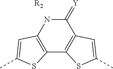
C12=C(NC(=[Y])C3=C1SC(C)=C3)C=C(C)S2.[R2]
